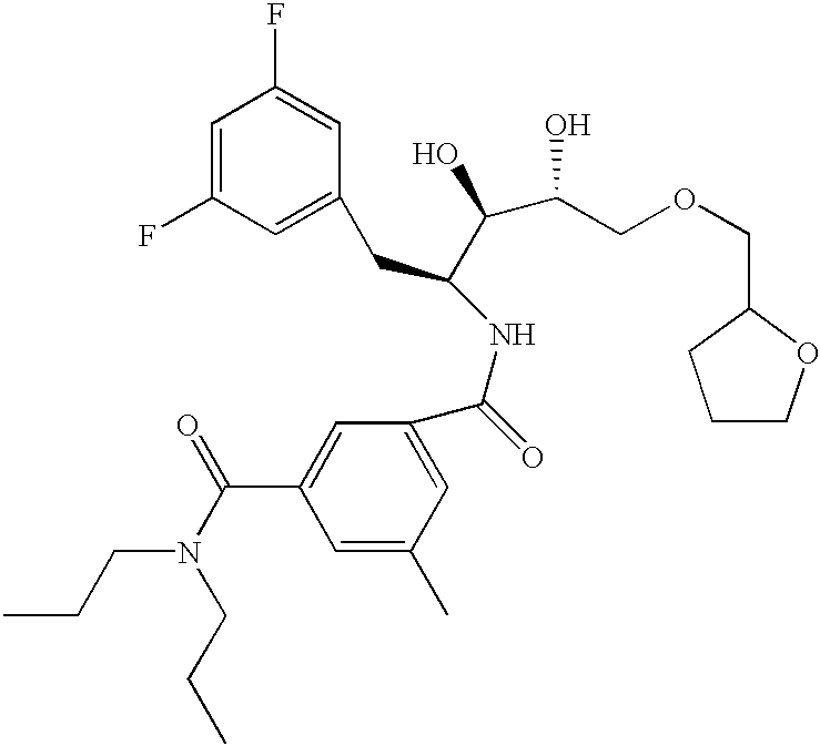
C1=C(C)C=C(C(=O)NC(C(O)C(O)COCC2CCCO2)CC2=CC(F)=CC(F)=C2)C=C1C(N(CCC)CCC)=O
